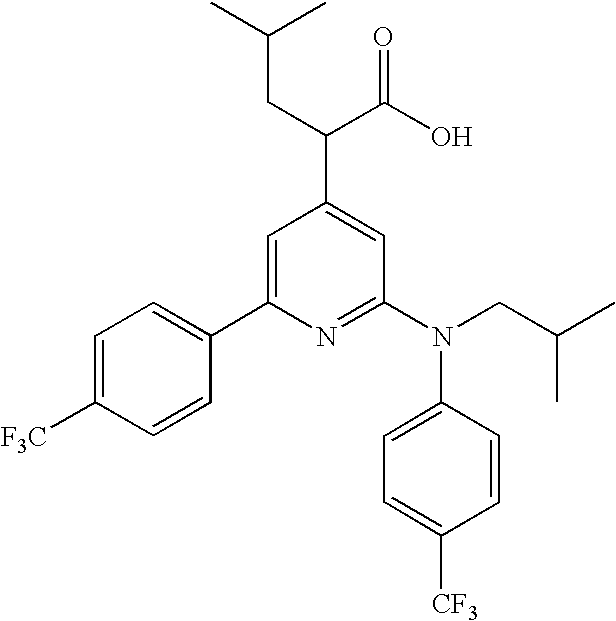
C1=C(C2=CC=C([F3C])C=C2)N=C(N(C2=CC=C([CF3])C=C2)CC(C)C)C=C1C(CC(C)C)C(O)=O
